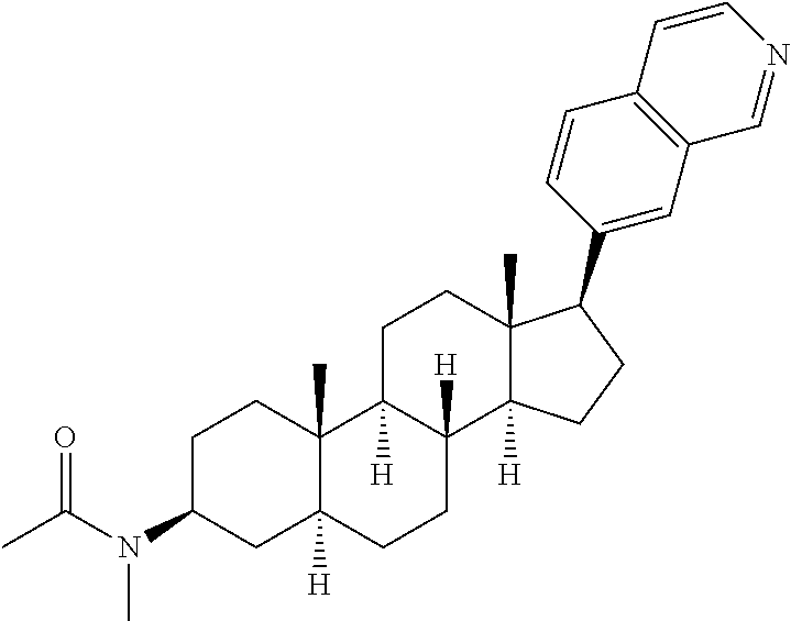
C1C(N(C(C)=O)C)CC2([H])C(C)(C1)C1([H])C([H])(CC2)C2([H])C(C)(CC1)C(C1=CC3=C(C=C1)C=CN=C3)CC2
